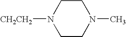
N1([CH2CH2])CCN(C)CC1
